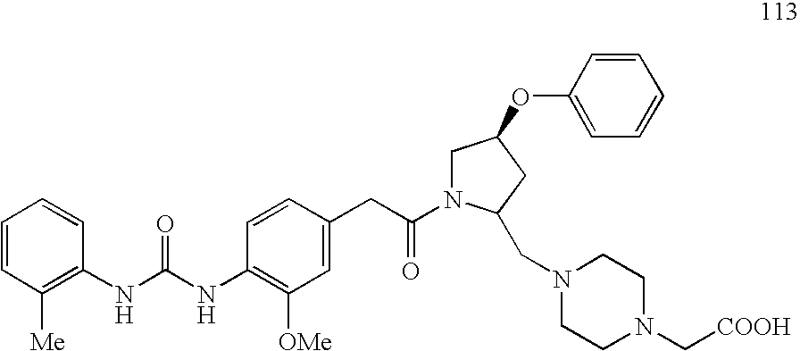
C1=CC([Me])=C(NC(NC2=C([OMe])C=C(CC(=O)N3CC(OC4=CC=CC=C4)CC3CN3CCN(C[COOH])CC3)C=C2)=O)C=C1
